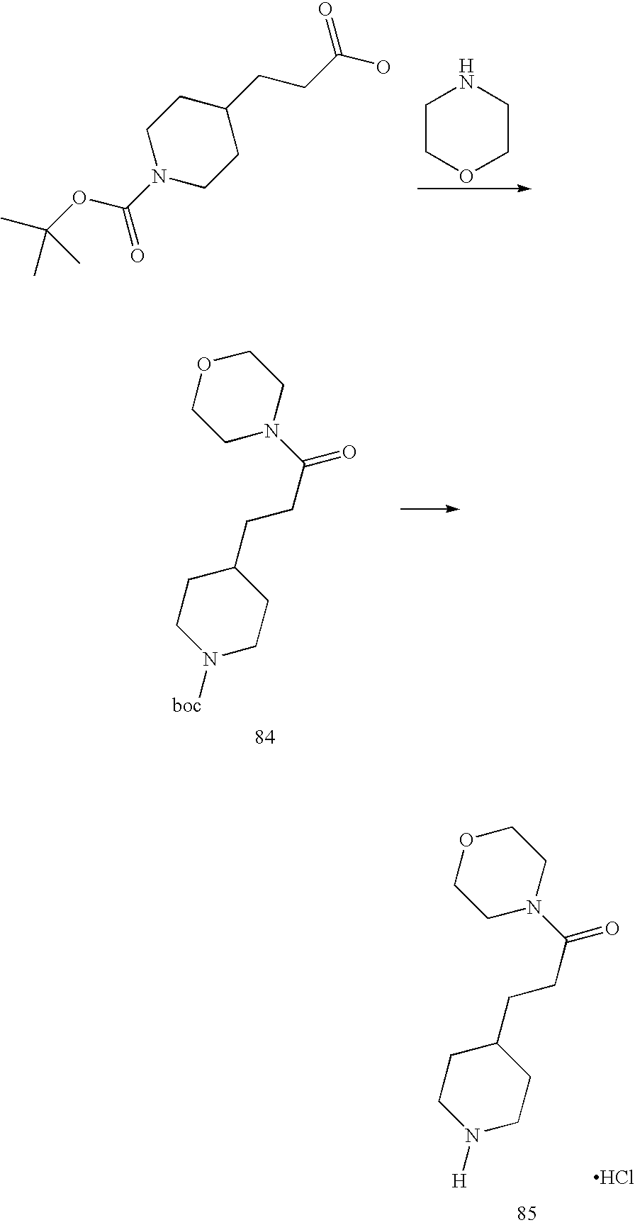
C1COCCN1.C1N(C(OC(C)(C)C)=O)CCC(CCC(O)=O)C1.O1CCN(C(=O)CCC2CCN([boc])CC2)CC1.O1CCN(C(=O)CCC2CCN([H])CC2)CC1.Cl
